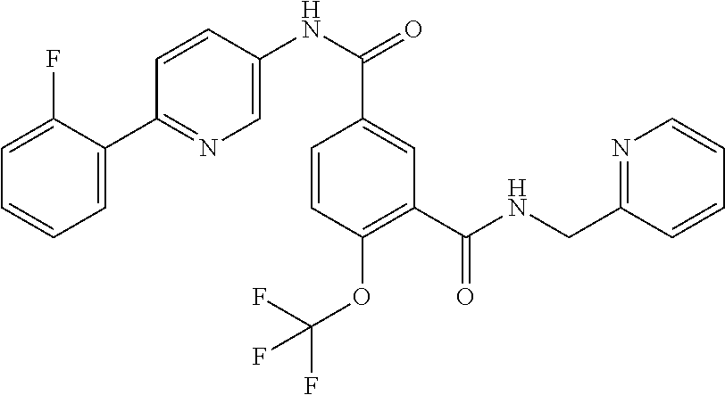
C1(F)=CC=CC=C1C1=NC=C(NC(C2=CC(C(NCC3=NC=CC=C3)=O)=C(OC(F)(F)F)C=C2)=O)C=C1
